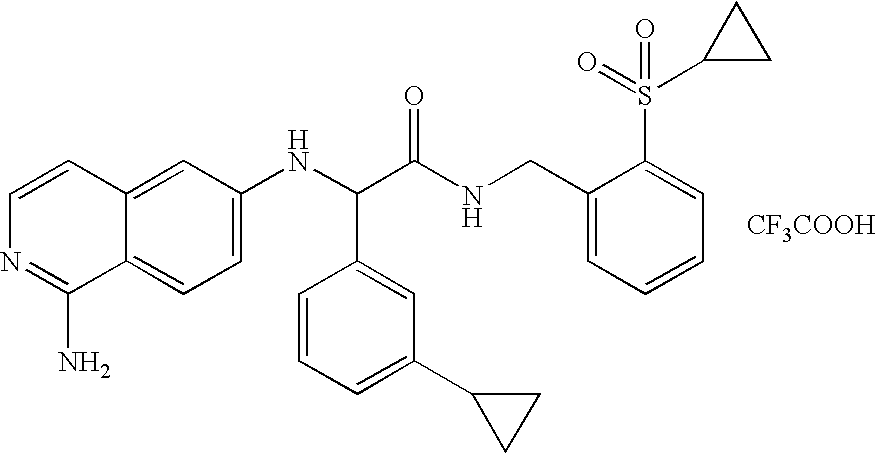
C1=C(NC(C(NCC2=CC=CC=C2S(=O)(C2CC2)=O)=O)C2=CC(C3CC3)=CC=C2)C=C2C(=C1)C(N)=NC=C2.[CF3COOH]
